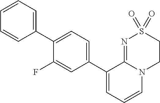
C1(C2=CC=C(C3=CC=CN4C3=NS(=O)(=O)CC4)C=C2F)=CC=CC=C1
